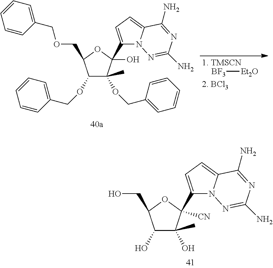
[BF3][Et2O].C1=CC=C(COCC2OC(O)(C3=CC=C4N3N=C(N)N=C4N)C(OCC3=CC=CC=C3)(C)C2OCC2=CC=CC=C2)C=C1.C(C1OC([CN])(C2=CC=C3N2N=C(N)N=C3N)C(O)(C)C1O)O
